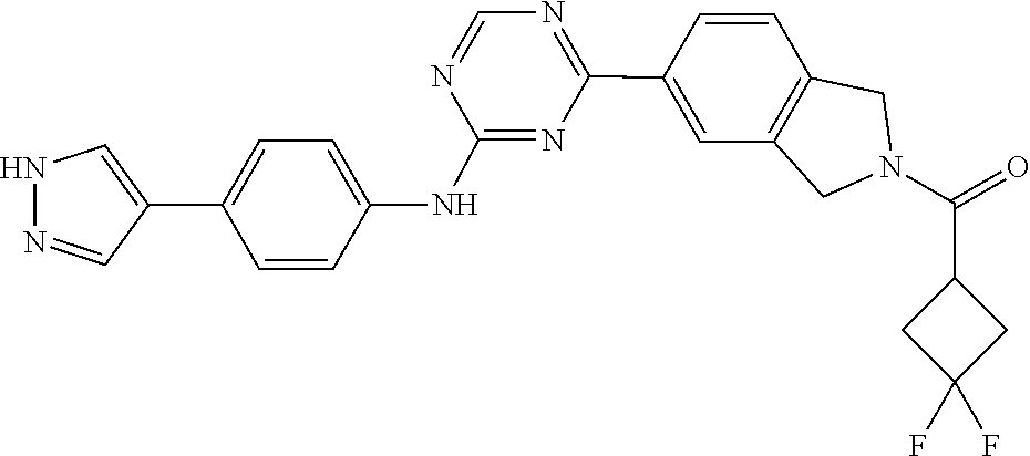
O=C(N1CC2=C(C=CC(C3=NC=NC(NC4=CC=C(C5=CNN=C5)C=C4)=N3)=C2)C1)C1CC(F)(F)C1
